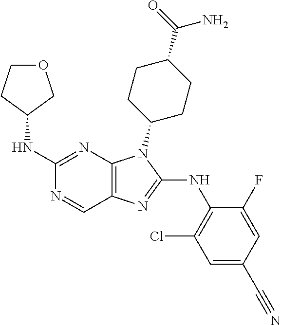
C1(NC2COCC2)=NC2=C(C=N1)N=C(NC1=C(Cl)C=C(C#N)C=C1F)N2C1CCC(C(=O)N)CC1
